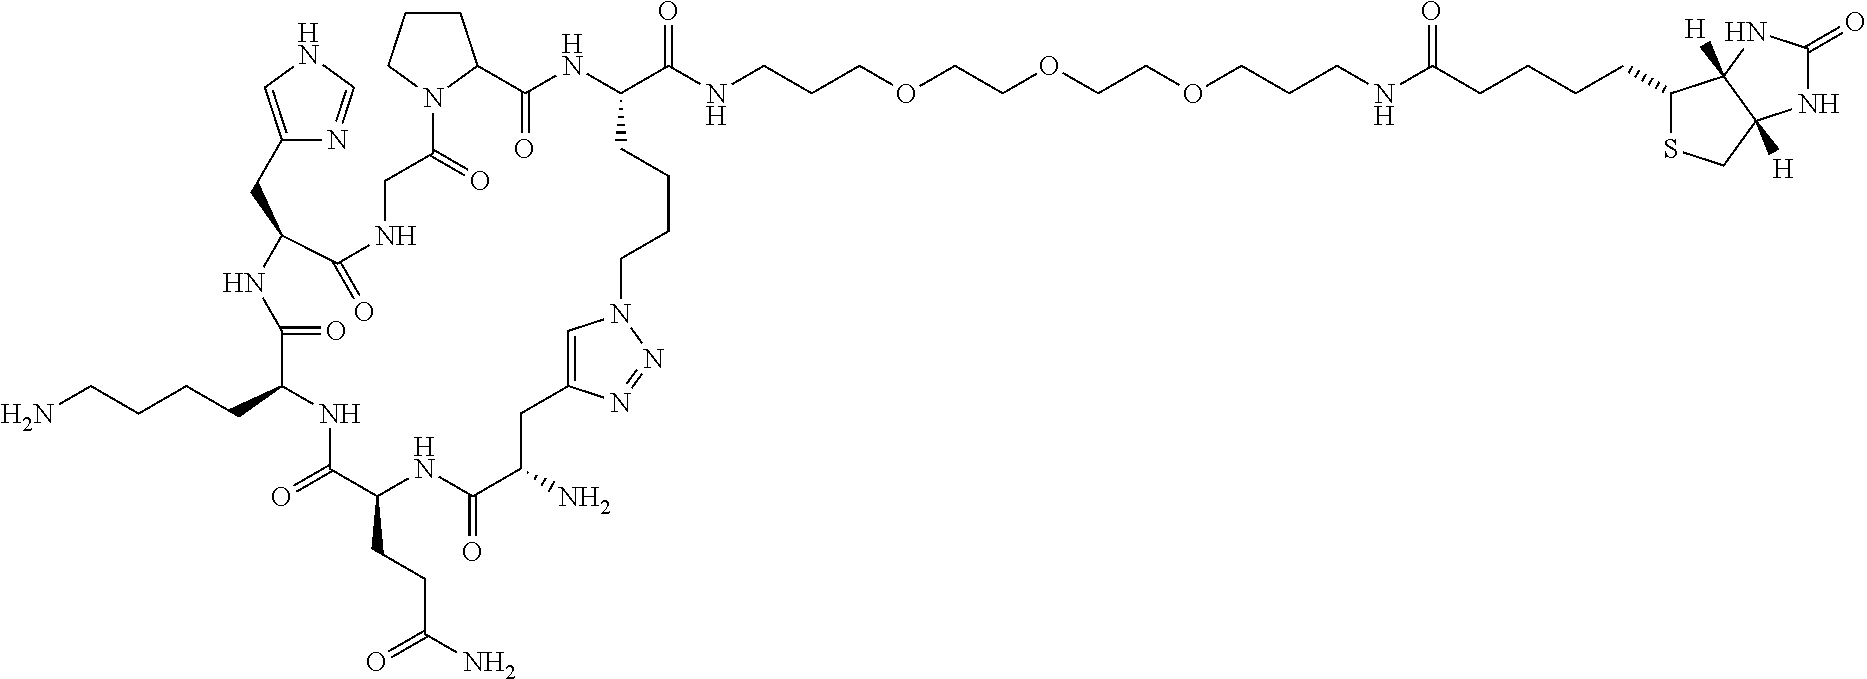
N1C(C(NCCCOCCOCCOCCCNC(CCCCC2SCC3([H])C2([H])NC(=O)N3)=O)=O)CCCCN2C=C(N=N2)CC(N)C(=O)NC(CCC(N)=O)C(=O)NC(CCCCN)C(=O)NC(CC2=CNC=N2)C(=O)NCC(=O)N2CCCC2C1=O
